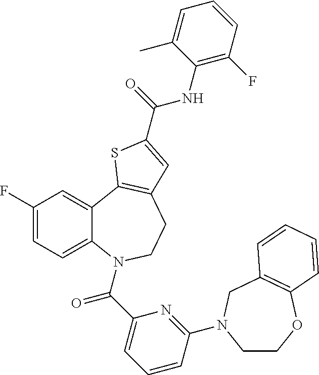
C1(F)=CC=C2C(=C1)C1=C(CCN2C(C2=CC=CC(N3CCOC4=C(C3)C=CC=C4)=N2)=O)C=C(C(NC2=C(F)C=CC=C2C)=O)S1
